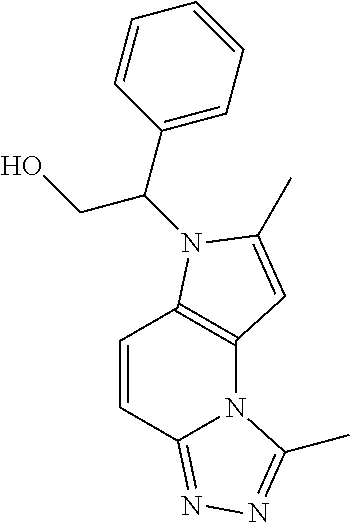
C1=CC2=NN=C(C)N2C2=C1N(C(C1=CC=CC=C1)CO)C(C)=C2
